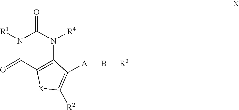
N1([R1])C(=O)C2=C(N([R4])C1=O)C([A]B[R3])=C([R2])[X]2
